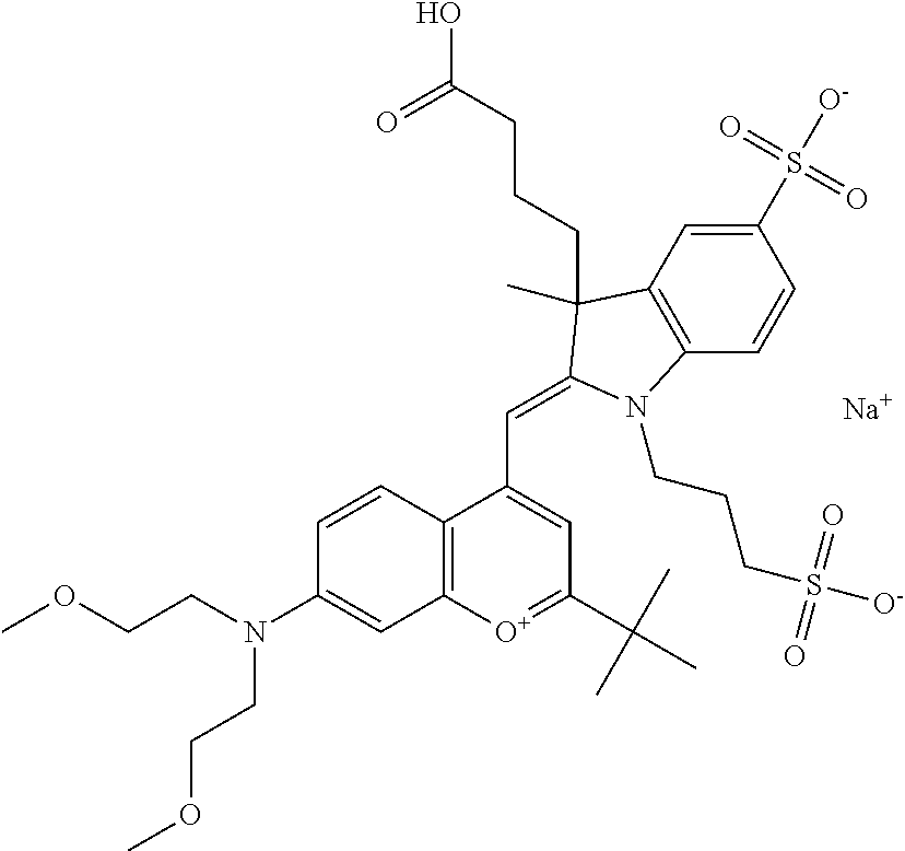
[Na].C1(S([O-])(=O)=O)=CC2=C(C=C1)N(CCCS(=O)(=O)[O-])C(=CC1=CC(C(C)(C)C)=[O+]C3=C1C=CC(N(CCOC)CCOC)=C3)C2(CCCC(O)=O)C
